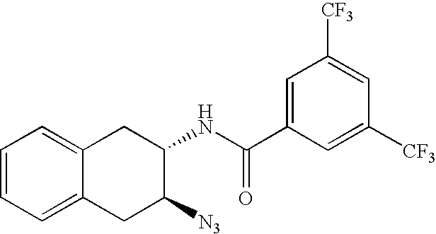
N(C(C1=CC([CF3])=CC([CF3])=C1)=O)C1CC2=CC=CC=C2CC1[N3]
